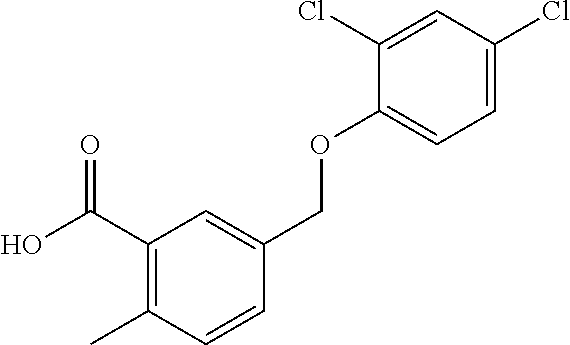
C1(C(O)=O)=C(C)C=CC(COC2=CC=C(Cl)C=C2Cl)=C1
